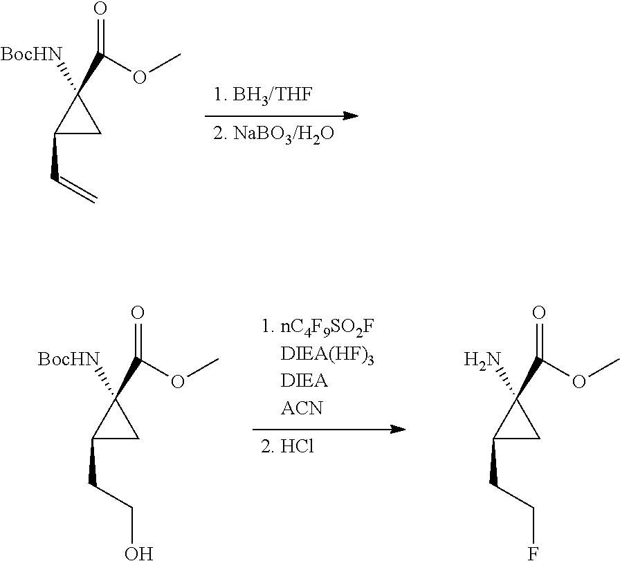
C1(C=C)CC1(C(OC)=O)[BocHN].C1(CCO)CC1(C(OC)=O)[BocHN].C1(CCF)CC1(C(OC)=O)N
